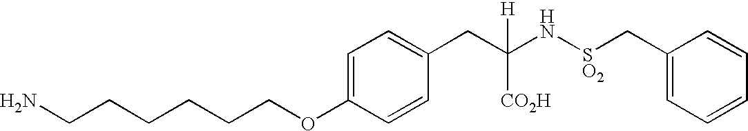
NCCCCCCOC1=CC=C(CC(N[SO2]CC2=CC=CC=C2)([H])[CO2H])C=C1
